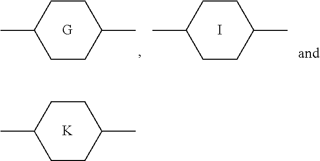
C1(C)CCC(C)CC1.[K].C1(C)CCC(C)CC1.CC1CCC(C)CC1.I
